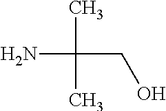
NC(CO)(C)C
